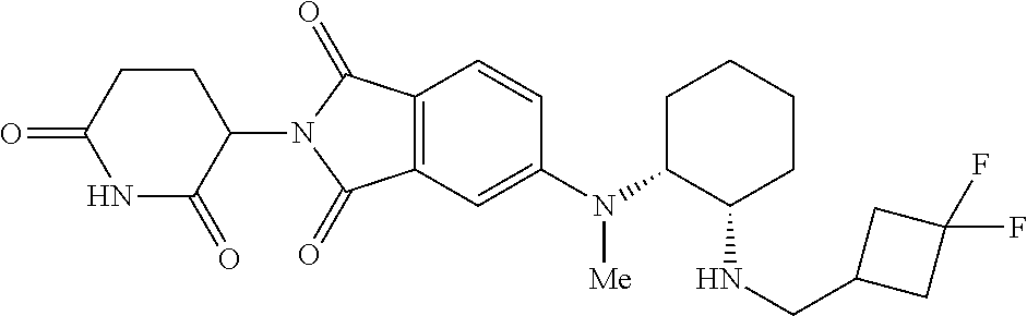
C1=CC2=C(C=C1N(C1CCCCC1NCC1CC(F)(F)C1)[Me])C(=O)N(C1C(=O)NC(=O)CC1)C2=O
